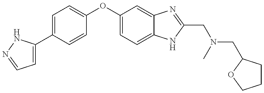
C1=C(C2=CC=C(OC3=CC=C4C(=C3)N=C(CN(CC3CCCO3)C)N4)C=C2)NN=C1
